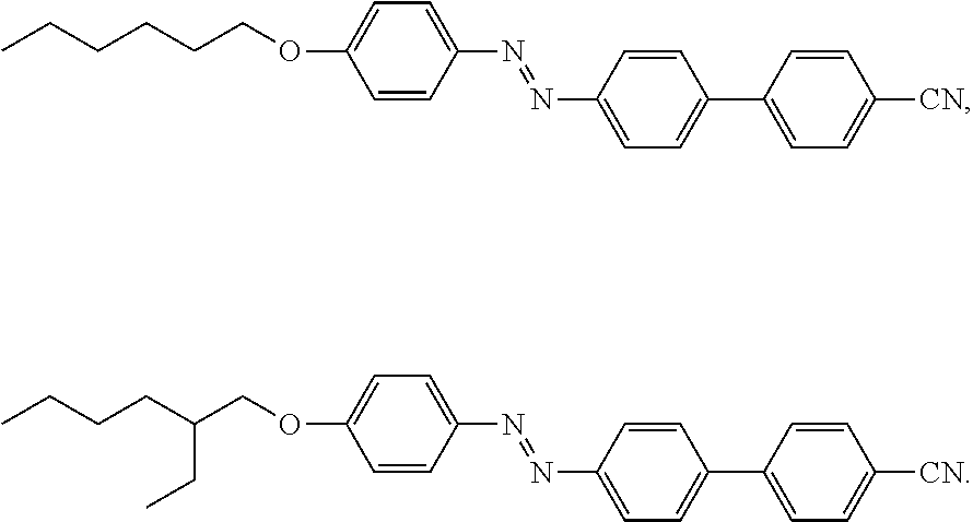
CCCCCCOC1=CC=C(N=NC2=CC=C(C3=CC=C([CN])C=C3)C=C2)C=C1.CCCCC(COC1=CC=C(N=NC2=CC=C(C3=CC=C([CN])C=C3)C=C2)C=C1)CC
